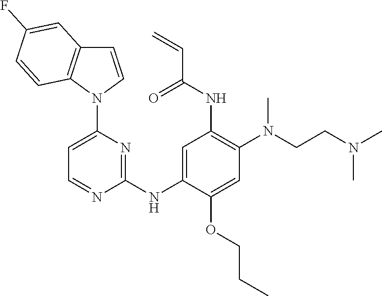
C1=NC(NC2=CC(NC(C=C)=O)=C(N(CCN(C)C)C)C=C2OCCC)=NC(N2C=CC3=C2C=CC(F)=C3)=C1
